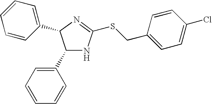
C1(C2=CC=CC=C2)NC(SCC2=CC=C(Cl)C=C2)=NC1C1=CC=CC=C1
